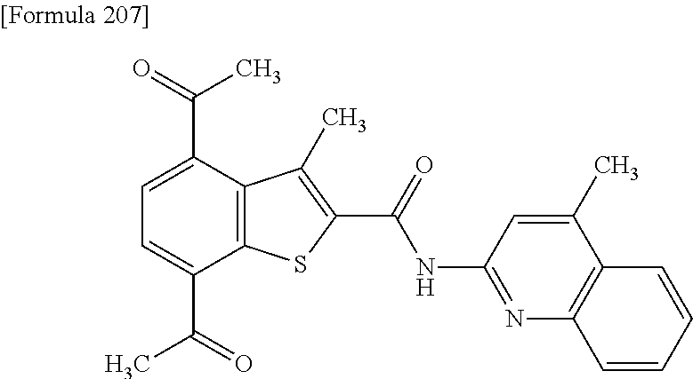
C1=C(C(=O)C)C2=C(C(C(=O)C)=C1)C(C)=C(C(=O)NC1=NC3=C(C(C)=C1)C=CC=C3)S2
